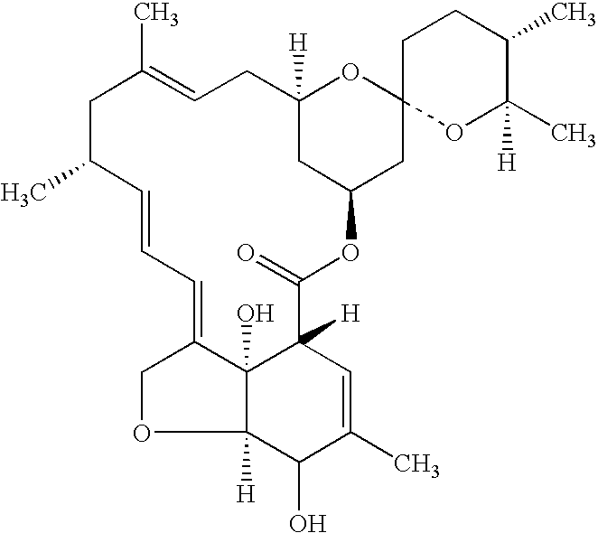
C12(O)C3([H])C(O)C(C)=CC1([H])C(=O)OC1CC4(OC([H])(C1)CC=C(C)CC(C)C=CC=C2CO3)OC(C)([H])C(C)CC4
